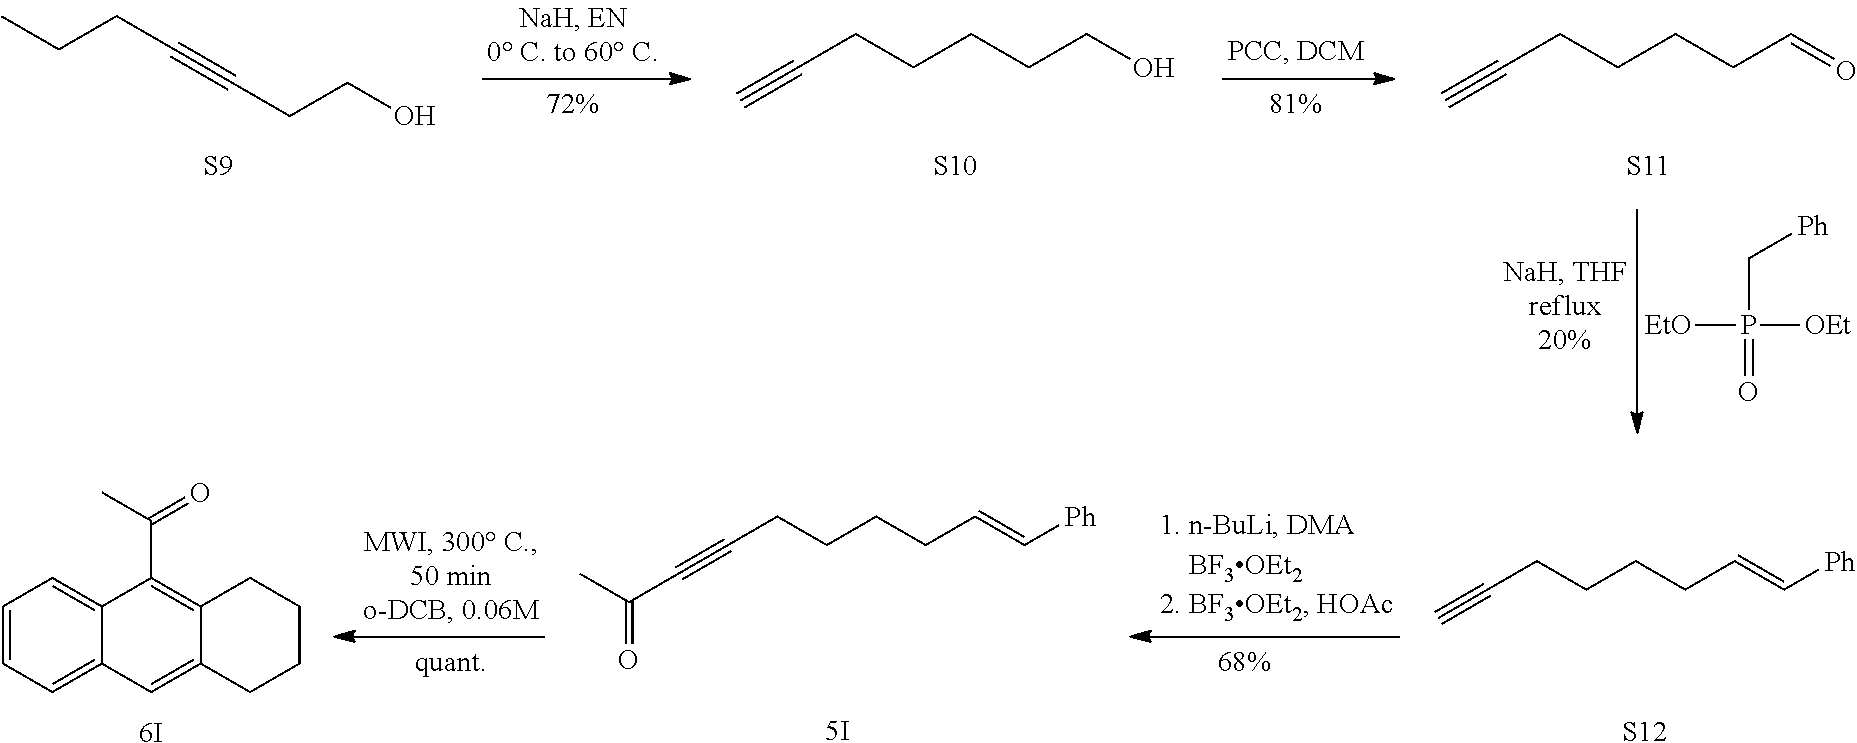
C(CCO)CCC#C.[S10].C(CC=O)CCC#C.[S11].CCCC#CCCO.[S9].[EtO]P([OEt])(C[Ph])=O.C(CC=C[Ph])CCC#C.[S12].C(CC=C[Ph])CCC#CC(=O)C.[5I].C1=CC=C2C(=C1)C(C(=O)C)=C1C(=C2)CCCC1.[6I]
